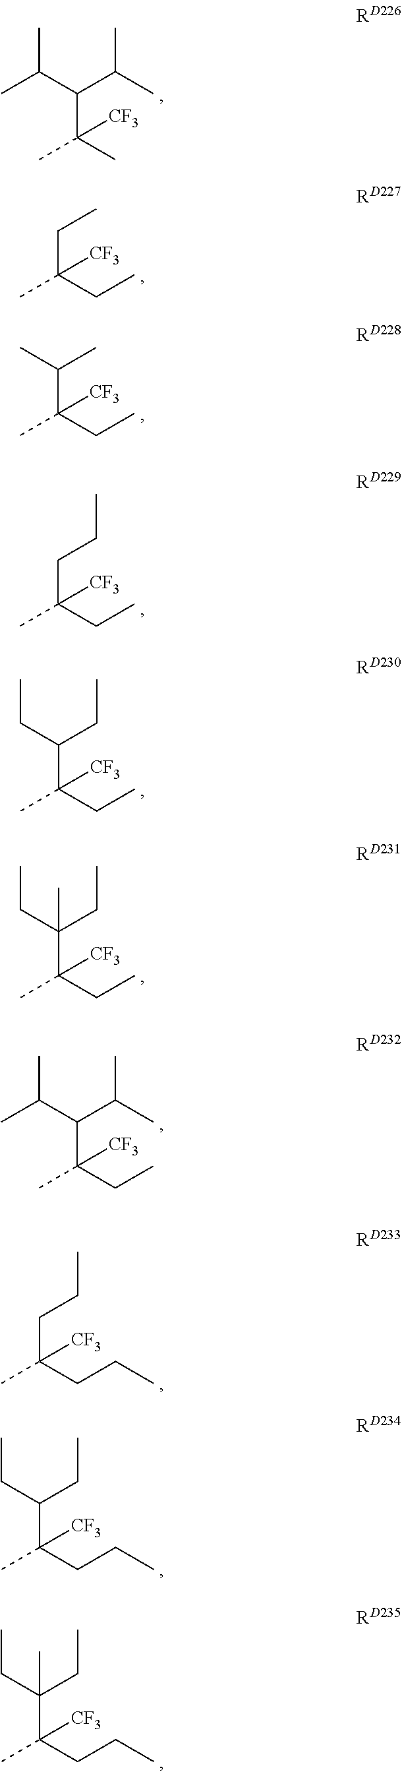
CC(C)(C(C(C)C)C(C)C)[CF3].CC(CC)(CC)[CF3].CC(CC)(C(C)C)[CF3].CC(CC)(CCC)[CF3].CC(CC)(C(CC)CC)[CF3].CC(CC)(C(CC)(CC)C)[CF3].CC(CC)(C(C(C)C)C(C)C)[CF3].CC(CCC)(CCC)[CF3].CC(CCC)(C(CC)CC)[CF3].CC(CCC)(C(CC)(CC)C)[CF3]
